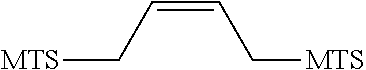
C(=CC[MTS])C[MTS]
